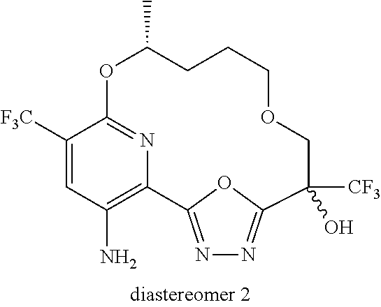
C1([F3C])=CC(N)=C2N=C1OC(C)CCCOCC([CF3])(O)C1=NN=C2O1
